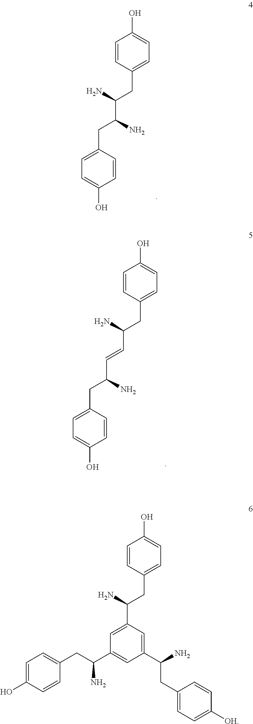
C1=C(CC(C(N)CC2=CC=C(O)C=C2)N)C=CC(O)=C1.C1=C(CC(C=CC(N)CC2=CC=C(O)C=C2)N)C=CC(O)=C1.C1=C(C(N)CC2=CC=C(O)C=C2)C=C(C(N)CC2=CC=C([OH])C=C2)C=C1C(CC1=CC=C(O)C=C1)N
